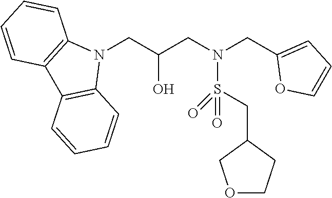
N1(CC(CN(CC2=CC=CO2)S(CC2CCOC2)(=O)=O)O)C2=C(C3=C1C=CC=C3)C=CC=C2
